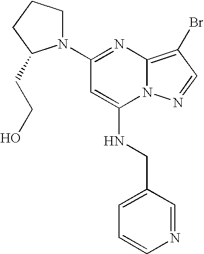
C1(N2CCCC2CCO)=NC2=C(Br)C=NN2C(NCC2=CC=CN=C2)=C1
